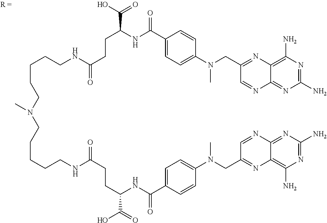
C(CCNC(CCC(NC(C1=CC=C(N(CC2=NC3=C(N)N=C(N)N=C3N=C2)C)C=C1)=O)C(O)=O)=O)CCN(CCCCCNC(=O)CCC(C(=O)O)NC(C1=CC=C(N(CC2=NC3=C(N)N=C(N)N=C3N=C2)C)C=C1)=O)C
